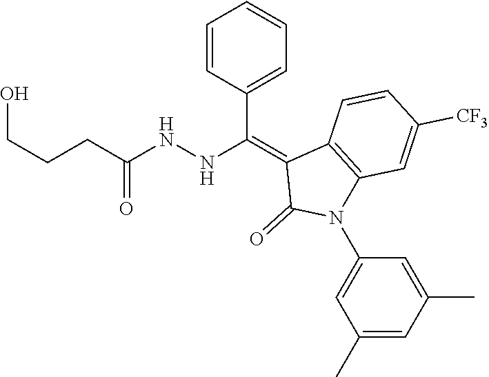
C12=C(C=C([CF3])C=C1)N(C1=CC(C)=CC(C)=C1)C(=O)C2=C(C1=CC=CC=C1)NNC(CCCO)=O
